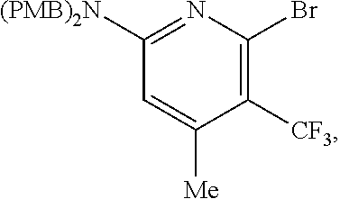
C1([CF3])=C(Br)N=C([(PMB)2N])C=C1[Me]
